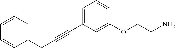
C(#CC1=CC=CC(OCCN)=C1)CC1=CC=CC=C1
